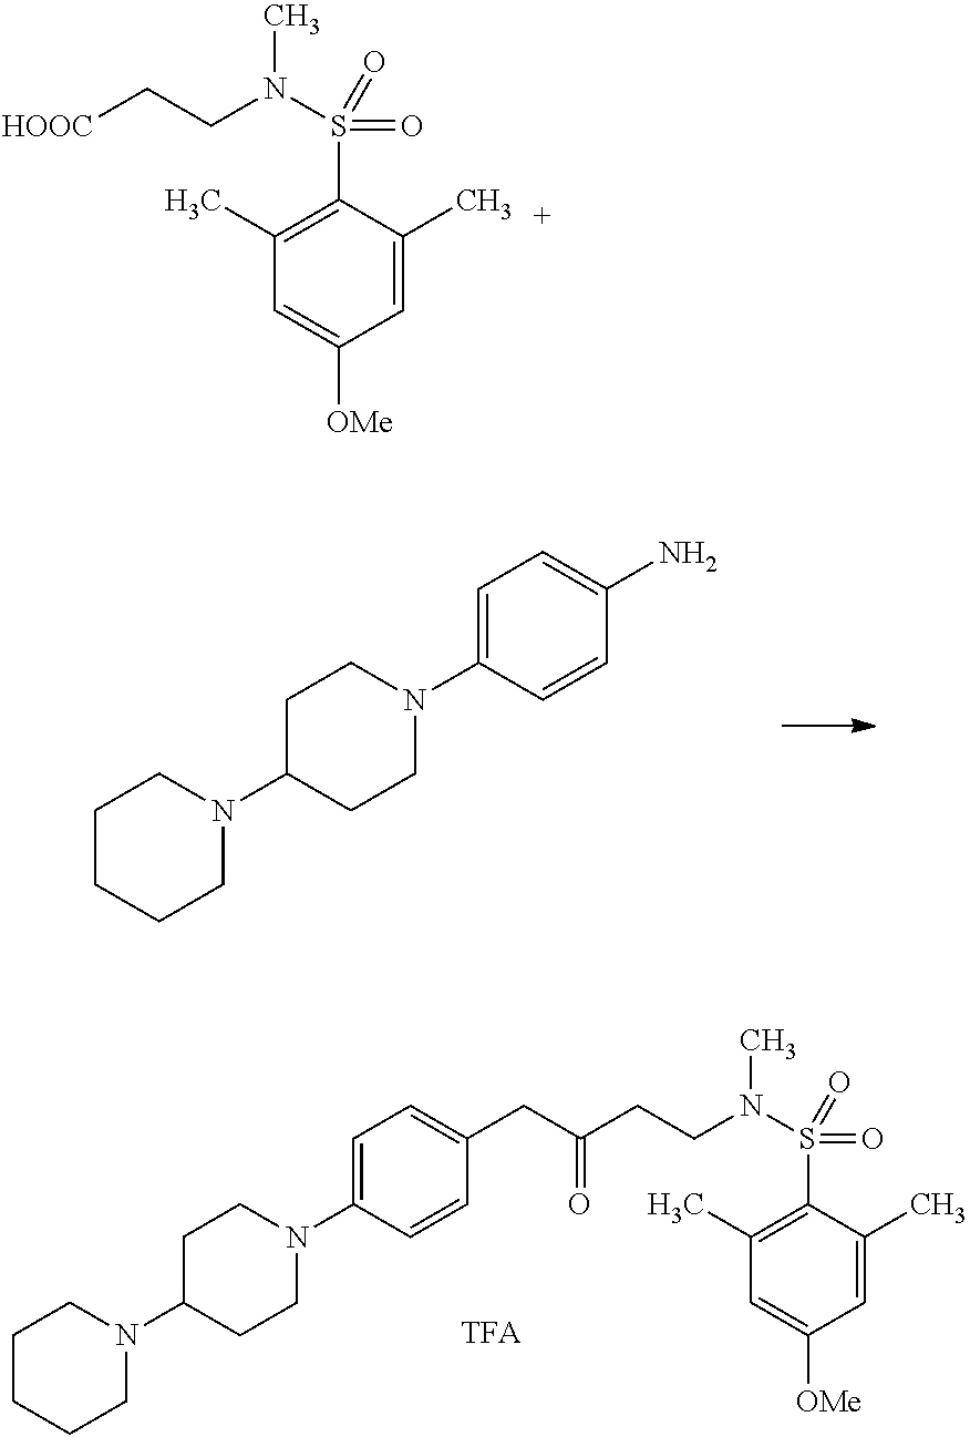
C1C(N2CCCCC2)CCN(C2=CC=C(N)C=C2)C1.C1C(N2CCCCC2)CCN(C2=CC=C(CC(=O)CCN(S(C3=C(C)C=C([OMe])C=C3C)(=O)=O)C)C=C2)C1.C1(C)=C(S(=O)(=O)N(C)CC[HOOC])C(C)=CC([OMe])=C1
